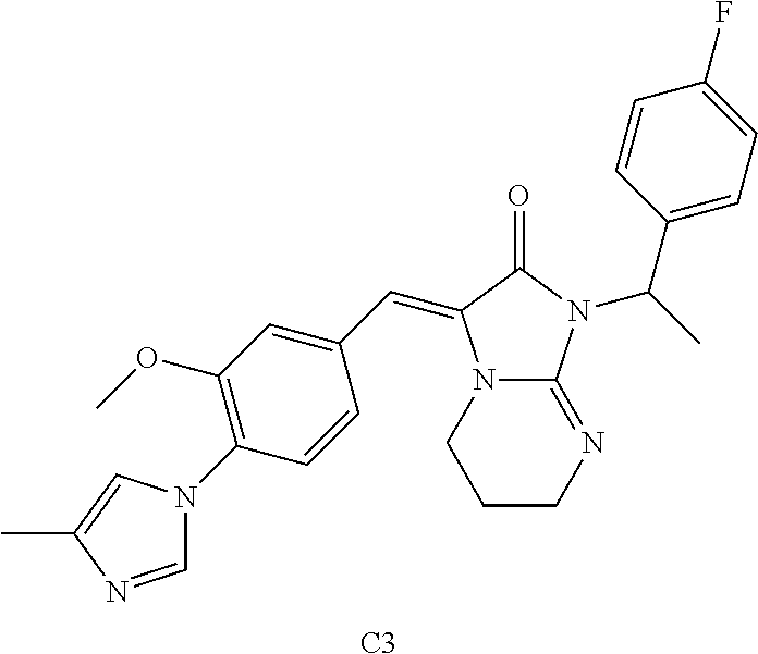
C1=NC(C)=CN1C1=C(OC)C=C(C=C2N3C(=NCCC3)N(C(C)C3=CC=C(F)C=C3)C2=O)C=C1.[C3]
